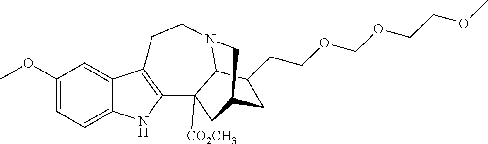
C1(OC)=CC=C2C(=C1)C1=C(N2)C2([CO2CH3])C3N(CC1)CC(C2)CC3CCOCOCCOC
